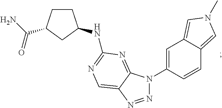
N1=NC2=CN=C(NC3CCC(C(N)=O)C3)N=C2N1C1=CC2=CN(C)C=C2C=C1
